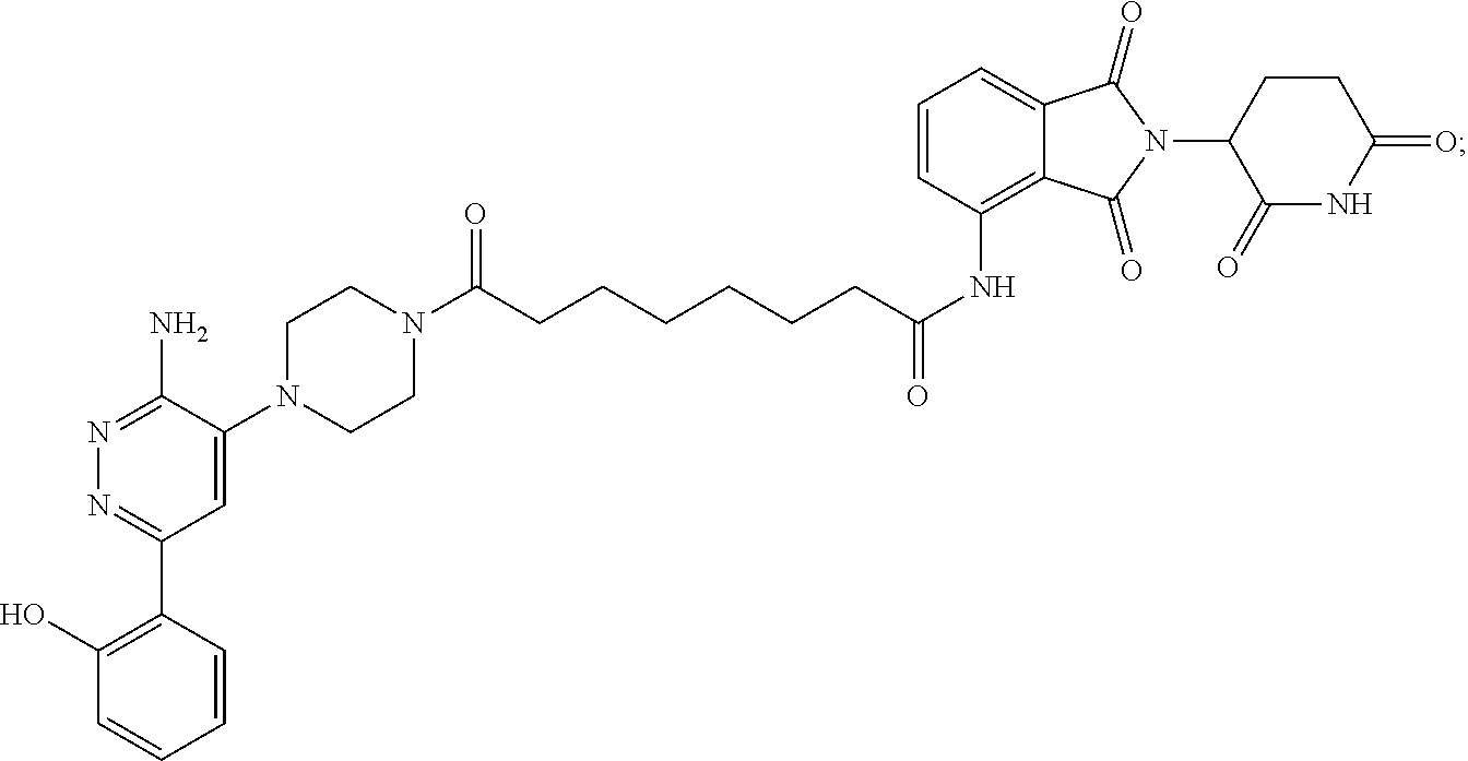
C(NC1=C2C(=CC=C1)C(=O)N(C1CCC(=O)NC1=O)C2=O)(=O)CCCCCCC(N1CCN(C2=CC(C3=C(O)C=CC=C3)=NN=C2N)CC1)=O
